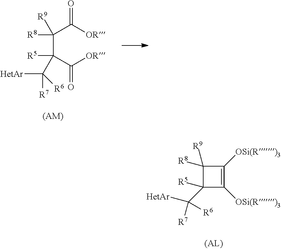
C(C([R8])([R9])C([OR])=O)([R5])(C([OR])=O)C([HetAr])([R7])[R6].[(AM)].C1([R8])([R9])C([R5])(C([R6])([R7])[HetAr])C([OSi(R)3])=C1[OSi(R)3]
